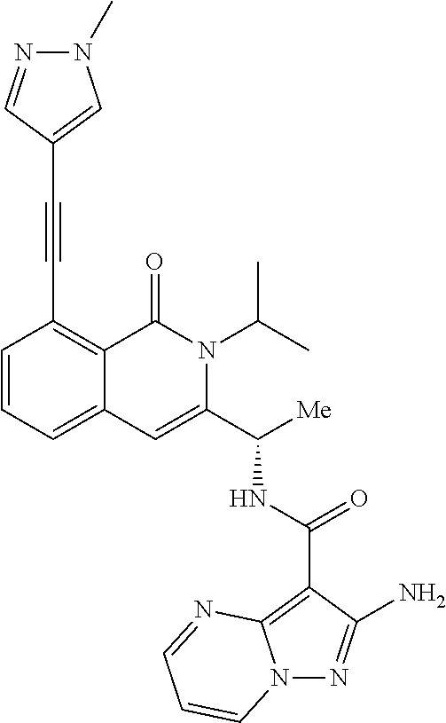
N12N=C(N)C(C(NC(C3=CC4=CC=CC(C#CC5=CN(C)N=C5)=C4C(=O)N3C(C)C)[Me])=O)=C1N=CC=C2
